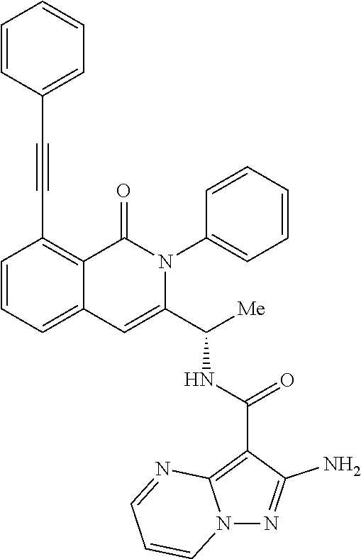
C1=CC=C2C(=C1C#CC1=CC=CC=C1)C(=O)N(C1=CC=CC=C1)C(C([Me])NC(C1=C3N(N=C1N)C=CC=N3)=O)=C2
